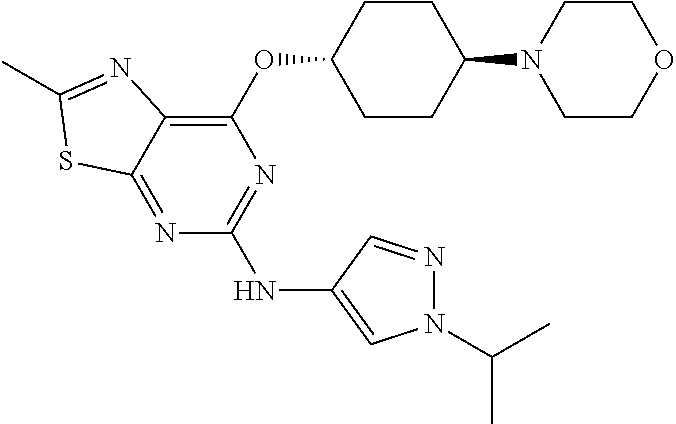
C1(OC2CCC(N3CCOCC3)CC2)=C2C(=NC(NC3=CN(C(C)C)N=C3)=N1)SC(C)=N2
